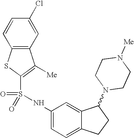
N(C1=CC=C2C(=C1)C(N1CCN([Me])CC1)CC2)S(=O)(=O)C1=C([Me])C2=C(S1)C=CC(Cl)=C2
